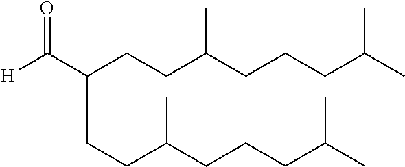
C(CCC(CCCC(C)C)C)(C([H])=O)CCC(CCCC(C)C)C
